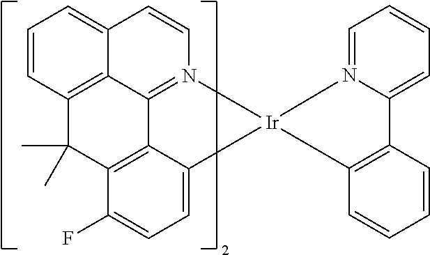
C12=CC=CC3=C1C1=N(C=C2)[Ir]2(C4=CC=C(F)C(=C14)C3(C)C)N1=CC=CC=C1C1=C2C=CC=C1
